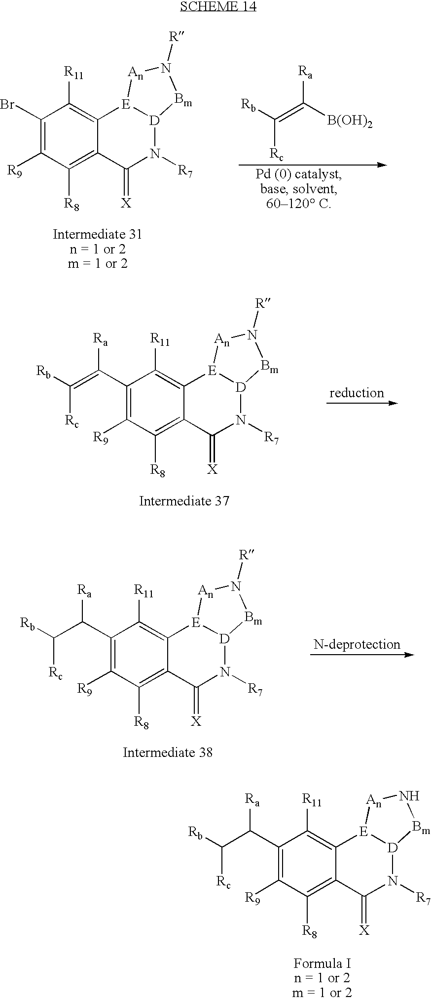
C1(C(=C([Rc])[Rb])[Ra])=C([R9])C([R8])=C2C(=C1[R11])[E]1[D](N([R7])C2=[X])[Bm]N([R])[An]1.C1(C(C([Rc])[Rb])[Ra])=C([R9])C([R8])=C2C(=C1[R11])[E]1[D](N([R7])C2=[X])[Bm]N([R])[An]1.C1(Br)=C([R9])C([R8])=C2C(=C1[R11])[E]1[D](N([R7])C2=[X])[Bm]N([R])[An]1.[Rb]C(=C([B(OH)2])[Ra])[Rc].C1(C(C([Rc])[Rb])[Ra])=C([R9])C([R8])=C2C(=C1[R11])[E]1[D](N([R7])C2=[X])[Bm]N[An]1
